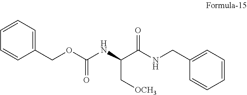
C1=CC=C(COC(NC(C(NCC2=CC=CC=C2)=O)C[OCH3])=O)C=C1
